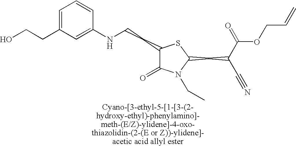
C1(CCNC2=CC(CCO)=CC=C2)C(=O)N(CC)C(CC(C(=O)OCC=C)C#N)S1
